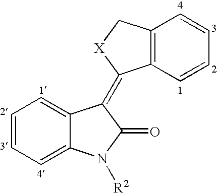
C1=CC=C2C(=C1)C(=C1C3=C(C[X]1)C=CC=C3)C(=O)N2[R2]
